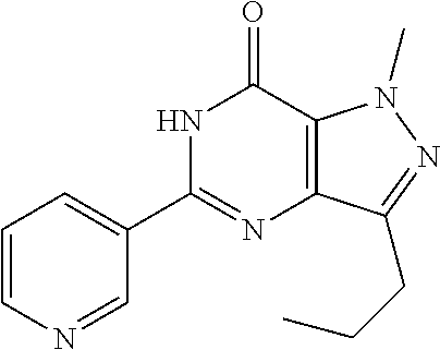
C1=CN=CC(C2=NC3=C(C(=O)N2)N(C)N=C3CCC)=C1
